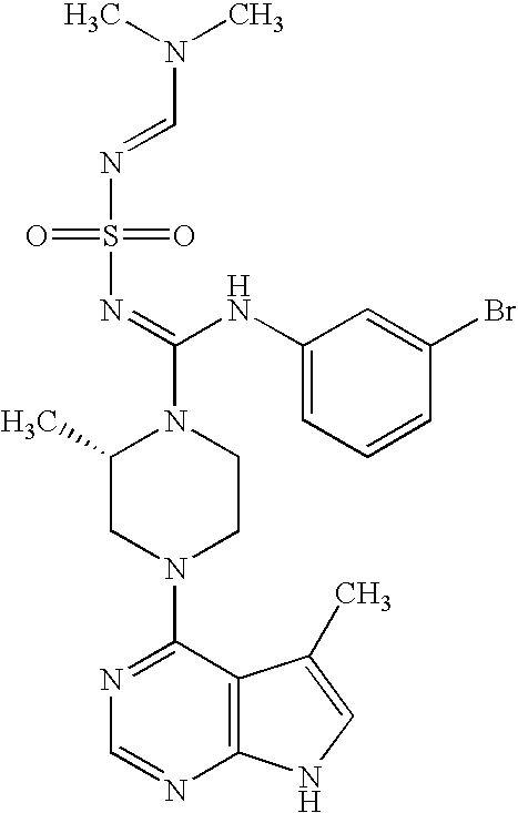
C1(C)CN(C2=NC=NC3=C2C(C)=CN3)CCN1C(=NS(N=CN(C)C)(=O)=O)NC1=CC=CC(Br)=C1
